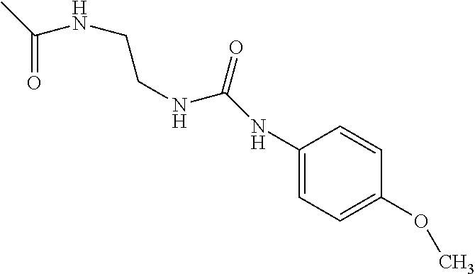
N(CCNC(=O)C)C(=O)NC1=CC=C(OC)C=C1
